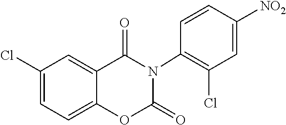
O1C(=O)N(C2=C(Cl)C=C([NO2])C=C2)C(=O)C2=CC(Cl)=CC=C12
